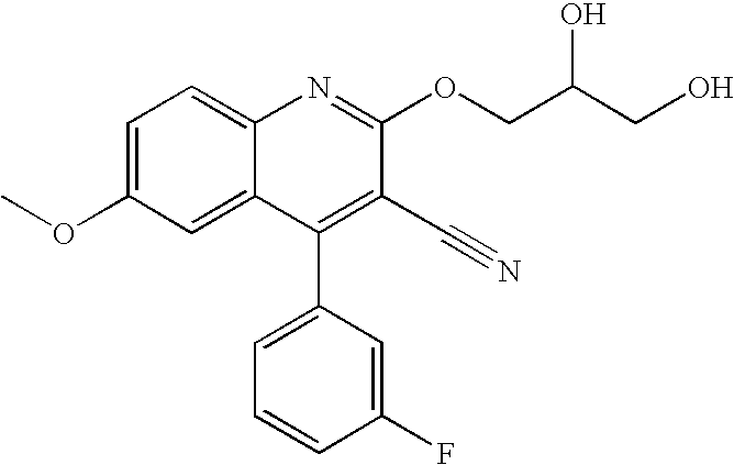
C1=C(OC)C=C2C(=C1)N=C(OCC(CO)O)C(C#N)=C2C1=CC=CC(F)=C1
